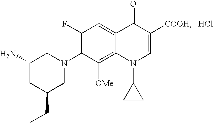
C1(CC)CN(C2=C(F)C=C3C(=C2[OMe])N(C2CC2)C=C([COOH])C3=O)CC(N)C1.Cl
